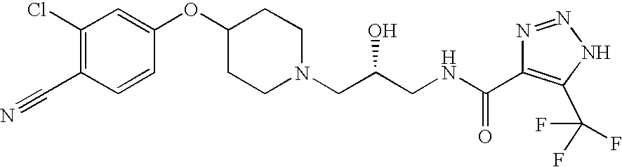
C1(Cl)=C(C#N)C=CC(OC2CCN(CC(CNC(C3=C(C(F)(F)F)NN=N3)=O)O)CC2)=C1
